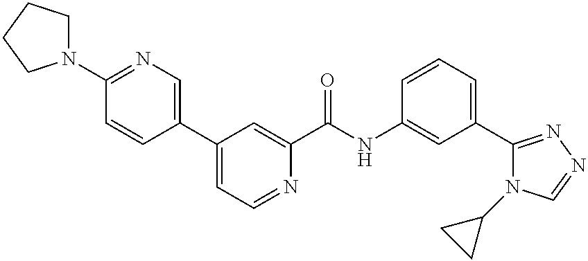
C1(C2=CN=C(N3CCCC3)C=C2)=CC=NC(C(NC2=CC(C3=NN=CN3C3CC3)=CC=C2)=O)=C1
